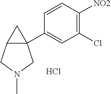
C1=CC([NO2])=C(Cl)C=C1C12C(C1)CN(C)C2.Cl
